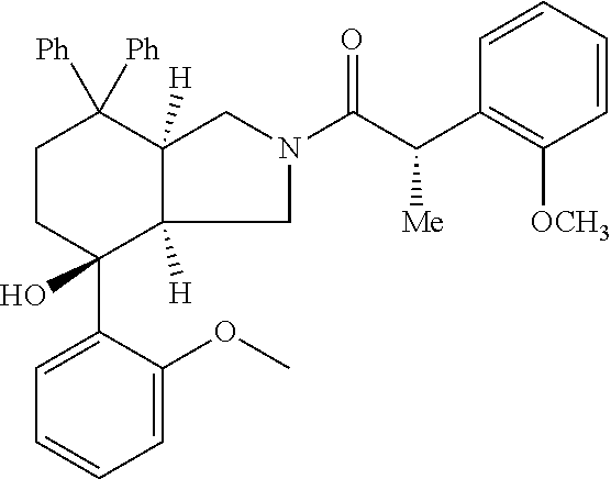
C1CC(C2=CC=CC=C2OC)(O)C2([H])CN(C(=O)C(C3=C([OCH3])C=CC=C3)[Me])CC2([H])C1([Ph])[Ph]
